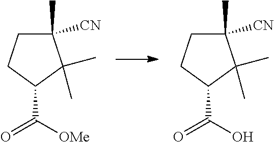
C1(C)([CN])CCC(C(=O)[OMe])C1(C)C.C1(C)([CN])CCC(C(=O)O)C1(C)C
